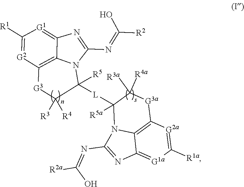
C1([R1])=[G2]C2=C3C(=[G1]1)N=C(N=C([R2])O)N3C([L]C1([R5a])C([R4a])([R3a])[G3a]C3=C4C(=[G1a]C([R1a])=[G2a]3)N=C(N=C(O)[R2a])N14)([R5])C([R3])([R4])[G3]2
